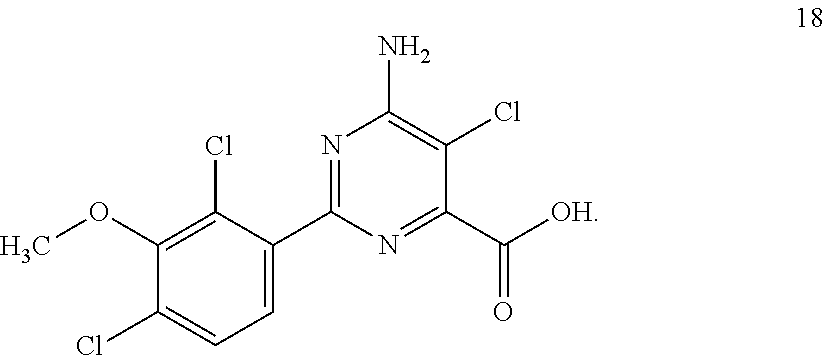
C1(OC)=C(Cl)C(C2=NC(N)=C(Cl)C(C([OH])=O)=N2)=CC=C1Cl
